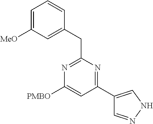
N1=C(CC2=CC([MeO])=CC=C2)N=C(C2=CNN=C2)C=C1[PMBO]
